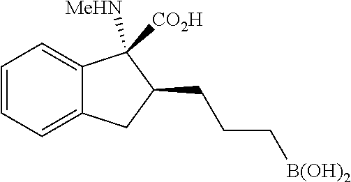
C1=CC=C2C(=C1)C([MeHN])([CO2H])C(CCC[B(OH)2])C2
